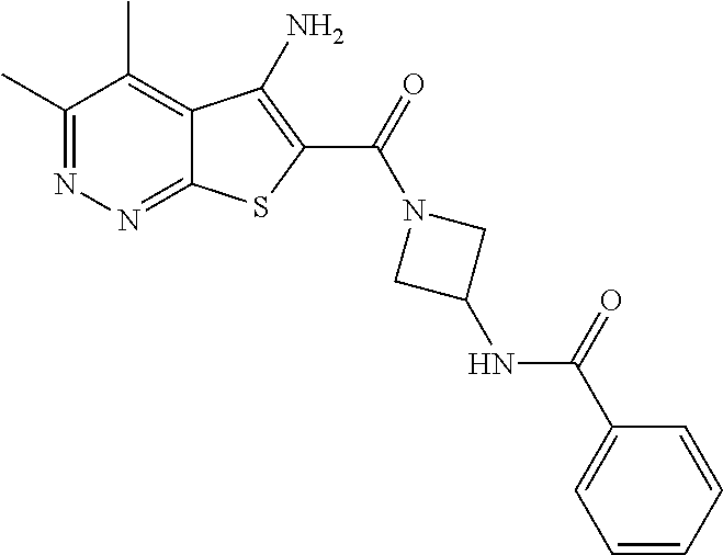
C1(C)=NN=C2C(=C1C)C(N)=C(C(=O)N1CC(NC(C3=CC=CC=C3)=O)C1)S2
